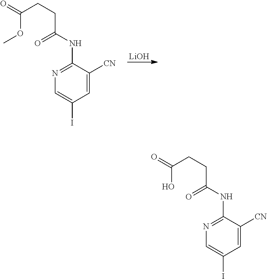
C(CCC(NC1=NC=C(I)C=C1[CN])=O)(=O)OC.[LiOH].C(CCC(NC1=NC=C(I)C=C1[CN])=O)(=O)O
